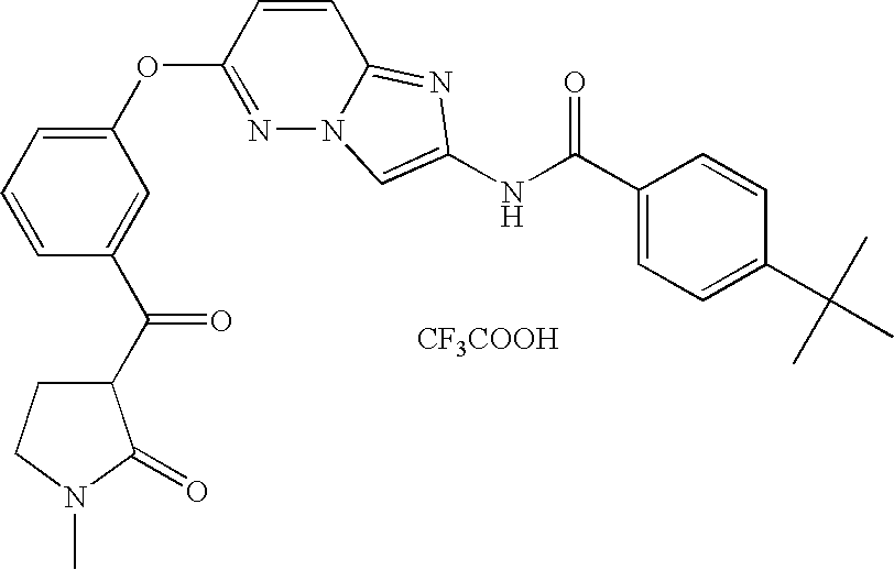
C1(OC2=NN3C(=NC(NC(C4=CC=C(C(C)(C)C)C=C4)=O)=C3)C=C2)=CC=CC(C(C2CCN(C)C2=O)=O)=C1.[CF3COOH]
